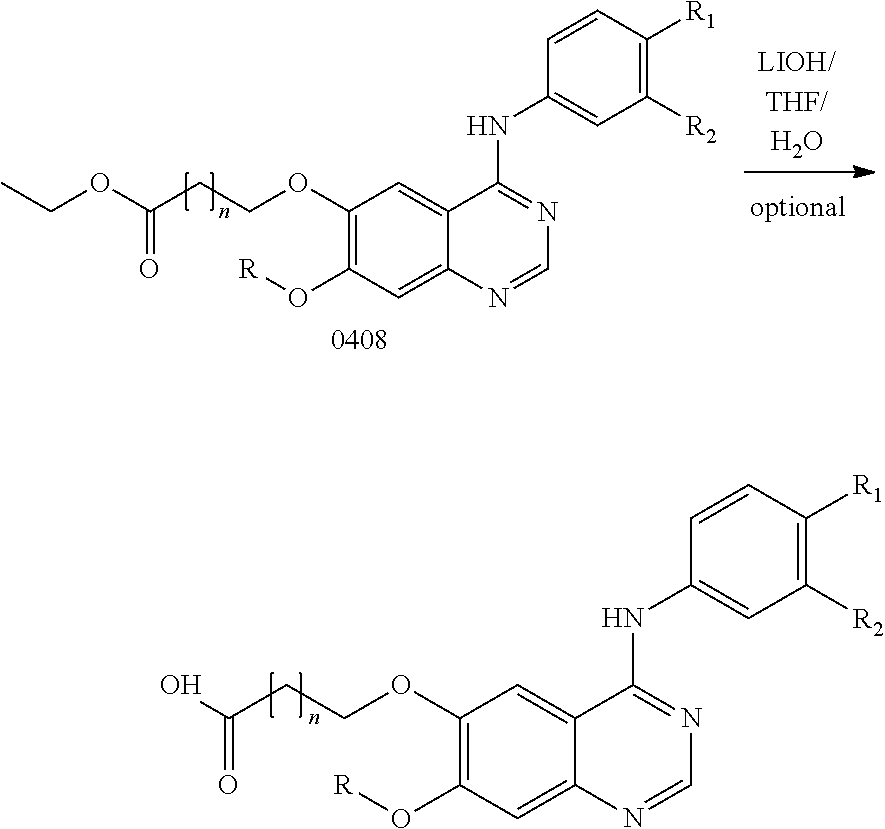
OC(CCOC1=C(O[R])C=C2C(=C1)C(NC1=CC([R2])=C([R1])C=C1)=NC=N2)=O.CCOC(CCOC1=C(O[R])C=C2C(=C1)C(NC1=CC([R2])=C([R1])C=C1)=NC=N2)=O
